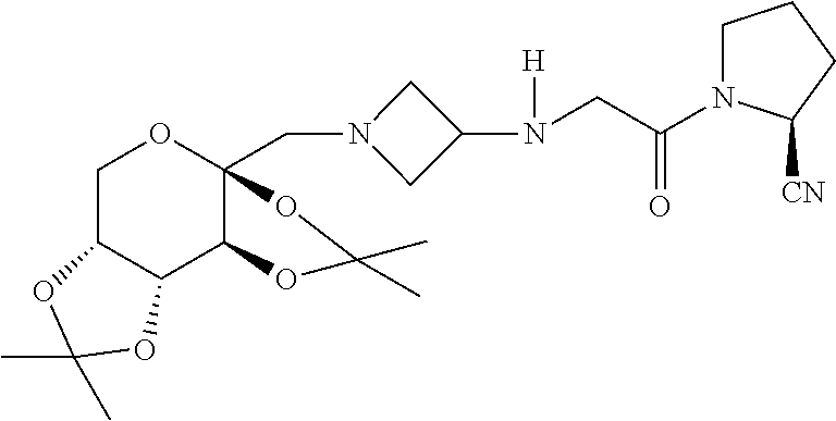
C1C2C(C3C(CN4CC(N(CC(N5CCCC5[CN])=O)[H])C4)(O1)OC(C)(C)O3)OC(C)(C)O2
